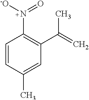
N(C1=C(C(=C)C)C=C(C)C=C1)([-O])=O
